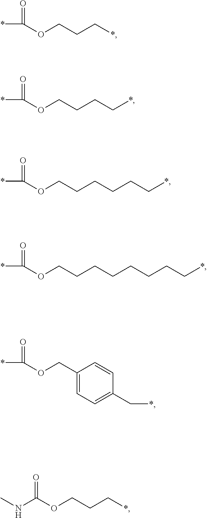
*C(=O)OCCC*.*C(=O)OCCCC*.*C(=O)OCCCCCC*.*C(=O)OCCCCCCCC*.*C(=O)OCC1=CC=C(C*)C=C1.C(=O)(OCCC*)NC
